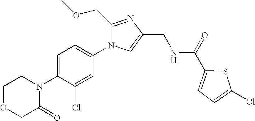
C1OCC(=O)N(C2=CC=C(N3C(COC)=NC(CNC(C4=CC=C(Cl)S4)=O)=C3)C=C2Cl)C1
